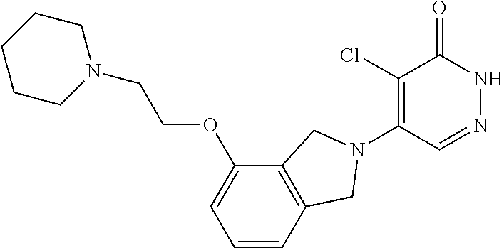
C1(Cl)=C(N2CC3=C(C(OCCN4CCCCC4)=CC=C3)C2)C=NNC1=O
